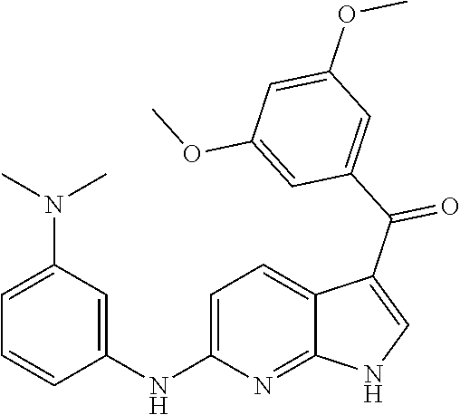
C1=C(NC2=CC(N(C)C)=CC=C2)N=C2C(=C1)C(C(C1=CC(OC)=CC(OC)=C1)=O)=CN2
